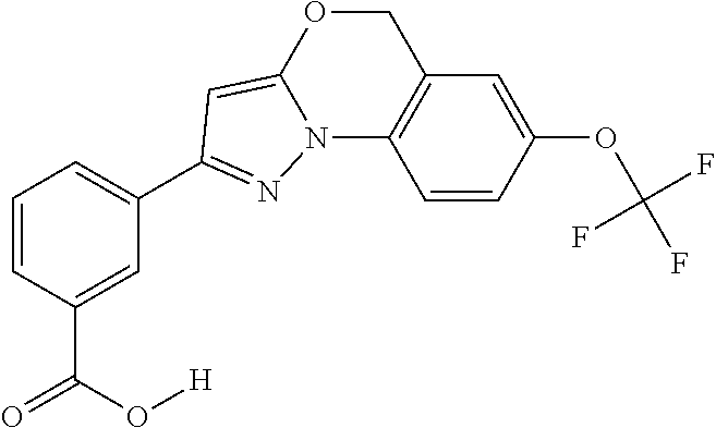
C1=CC(C(=O)O[H])=CC(C2=NN3C4=C(C=C(OC(F)(F)F)C=C4)COC3=C2)=C1
